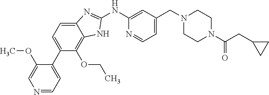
N1=CC=C(C2=CC=C3C(=C2OCC)NC(NC2=CC(CN4CCN(C(=O)CC5CC5)CC4)=CC=N2)=N3)C(OC)=C1
